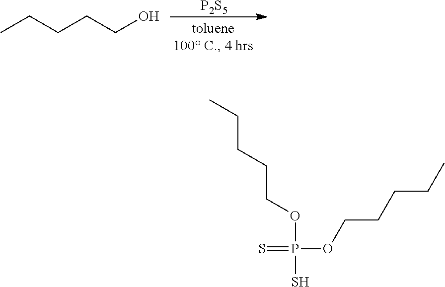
[P2S5].CCCCCO.CCCCCOP(OCCCCC)(S)=S
